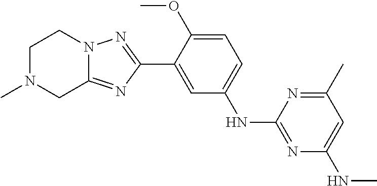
C1N(C)CC2=NC(C3=CC(NC4=NC(NC)=CC(C)=N4)=CC=C3OC)=NN2C1
